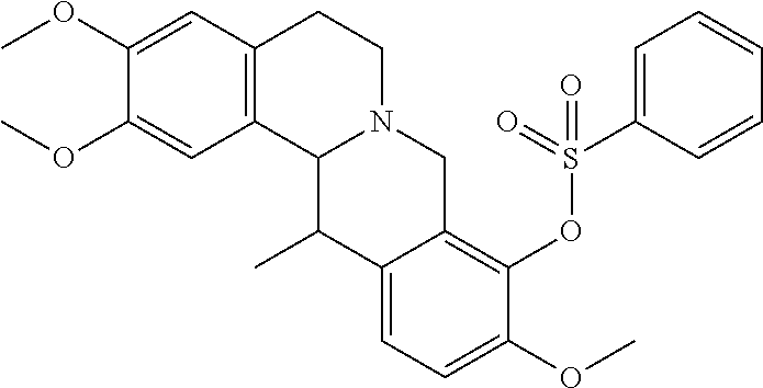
C1(OC)=CC2=C(C=C1OC)CCN1C2C(C)C2=CC=C(OC)C(OS(C3=CC=CC=C3)(=O)=O)=C2C1
